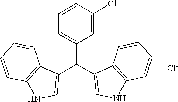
C12=C(C=CC=C1)NC=C2[C+](C1=CC=CC(Cl)=C1)C1=CNC2=C1C=CC=C2.[Cl-]
